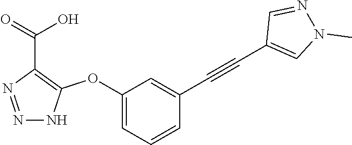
C1(OC2=C(C(=O)O)N=NN2)=CC=CC(C#CC2=CN(C)N=C2)=C1
